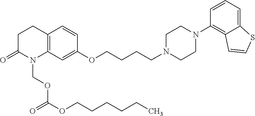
C12=C(C=C(OCCCCN3CCN(C4=C5C(=CC=C4)SC=C5)CC3)C=C1)N(COC(=O)OCCCCCC)C(=O)CC2
